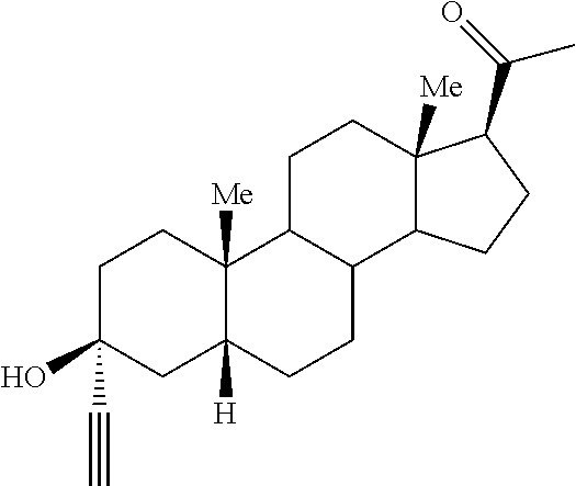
C1C2C(C3C([Me])(C1)C(C(=O)C)CC3)CCC1([H])C2([Me])CCC(O)(C#C)C1
